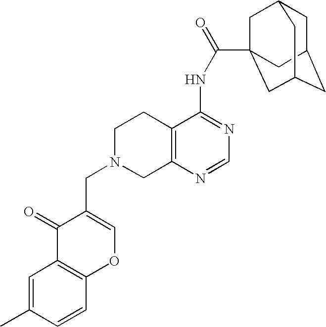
C1N(CC2=COC3=C(C2=O)C=C(C)C=C3)CC2=C(C1)C(NC(=O)C13CC4CC(CC(C1)C4)C3)=NC=N2
